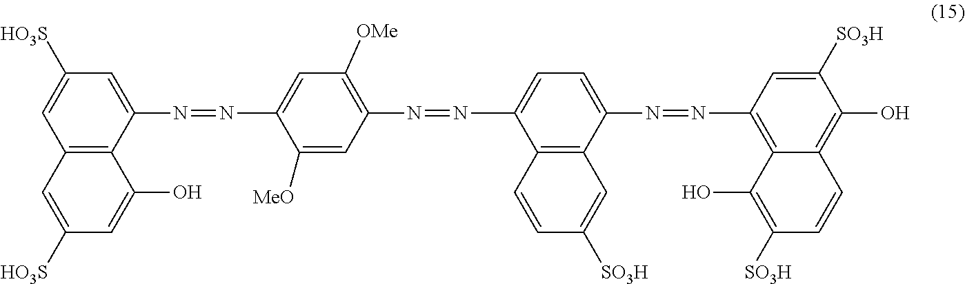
C1=C([HO3S])C=C(N=NC2=CC([OMe])=C(N=NC3=CC=C(N=NC4=C5C(=C(O)C([SO3H])=C4)C=CC([SO3H])=C5O)C4=C3C=CC([SO3H])=C4)C=C2[MeO])C2=C1C=C([HO3S])C=C2O
